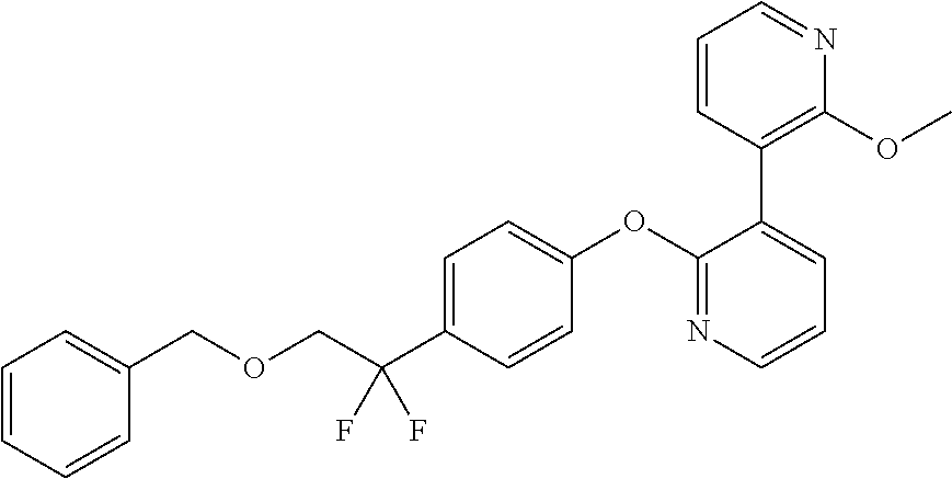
C(C(C1=CC=C(OC2=NC=CC=C2C2=C(OC)N=CC=C2)C=C1)(F)F)OCC1=CC=CC=C1
